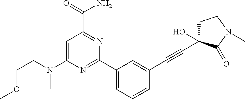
C1=C(N(CCOC)C)N=C(C2=CC=CC(C#CC3(O)CCN(C)C3=O)=C2)N=C1C(=O)N
